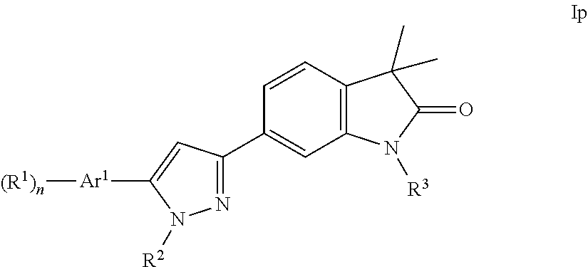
C12=C(C=CC(C3=NN([R2])C([Ar1][(R1)n])=C3)=C1)C(C)(C)C(=O)N2[R3]
